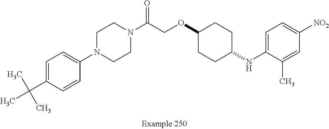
C1=C(C(C)(C)C)C=CC(N2CCN(C(COC3CCC(NC4=CC=C([NO2])C=C4C)CC3)=O)CC2)=C1
